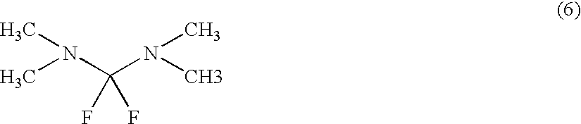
CN(C(N(C)C)(F)F)C
